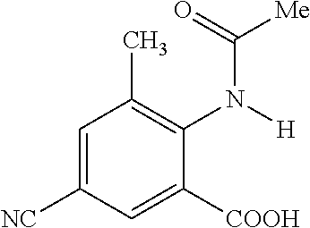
C1=C([NC])C=C([COOH])C(N([H])C(=O)[Me])=C1C
